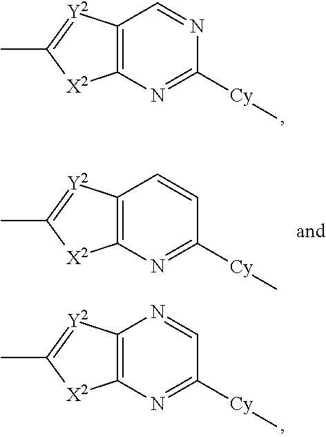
C12=C(N=C([Cy]C)N=C1)[X2]C(C)=[Y2]2.C12=C(N=C([Cy]C)C=C1)[X2]C(C)=[Y2]2.C12=C(N=C([Cy]C)C=N1)[X2]C(C)=[Y2]2
